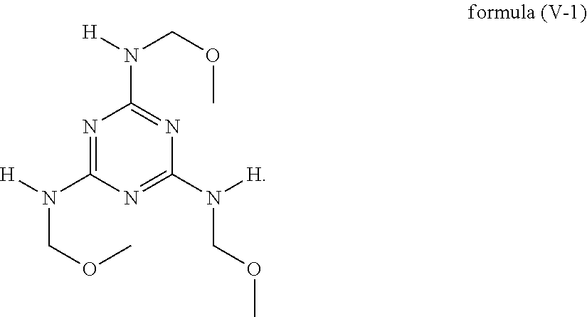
N1=C(N([H])COC)N=C(N([H])COC)N=C1N([H])COC
